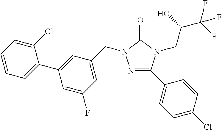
N1=C(C2=CC=C(Cl)C=C2)N(CC(C(F)(F)F)O)C(=O)N1CC1=CC(F)=CC(C2=CC=CC=C2Cl)=C1
